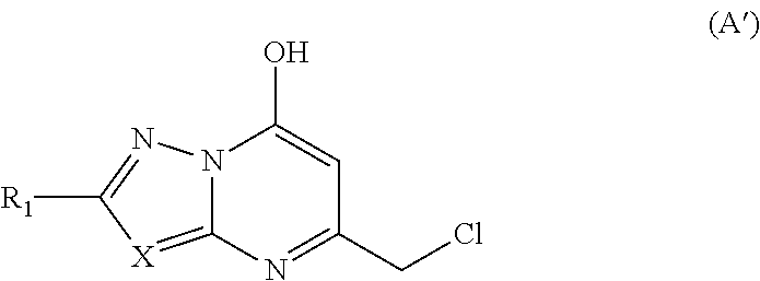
N12C(=[X]C([R1])=N1)N=C(CCl)C=C2O
